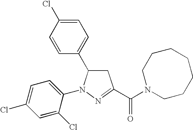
C1=C(Cl)C=CC(C2CC(C(=O)N3CCCCCCC3)=NN2C2=CC=C(Cl)C=C2Cl)=C1
